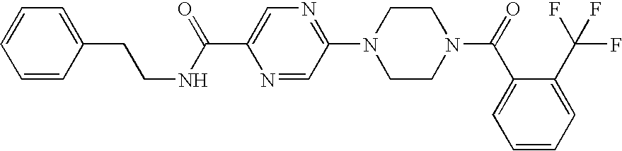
C1=CC=CC(CCNC(=O)C2=CN=C(N3CCN(C(C4=CC=CC=C4C(F)(F)F)=O)CC3)C=N2)=C1
